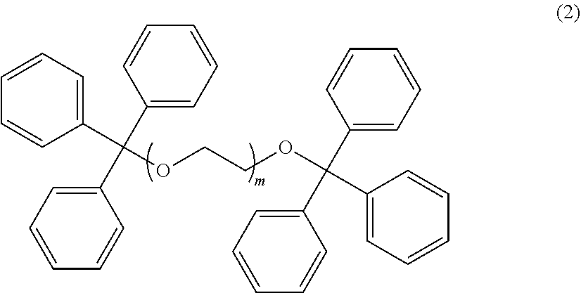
C1(C(C2=CC=CC=C2)(C2=CC=CC=C2)OCCOC(C2=CC=CC=C2)(C2=CC=CC=C2)C2=CC=CC=C2)=CC=CC=C1
